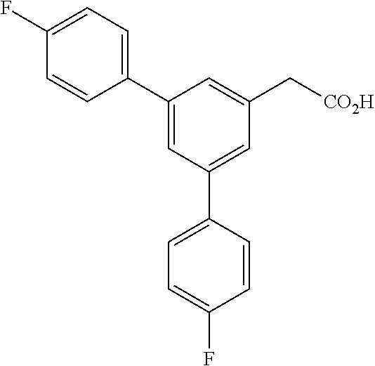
C1(C2=CC(C3=CC=C(F)C=C3)=CC(C[CO2H])=C2)=CC=C(F)C=C1
